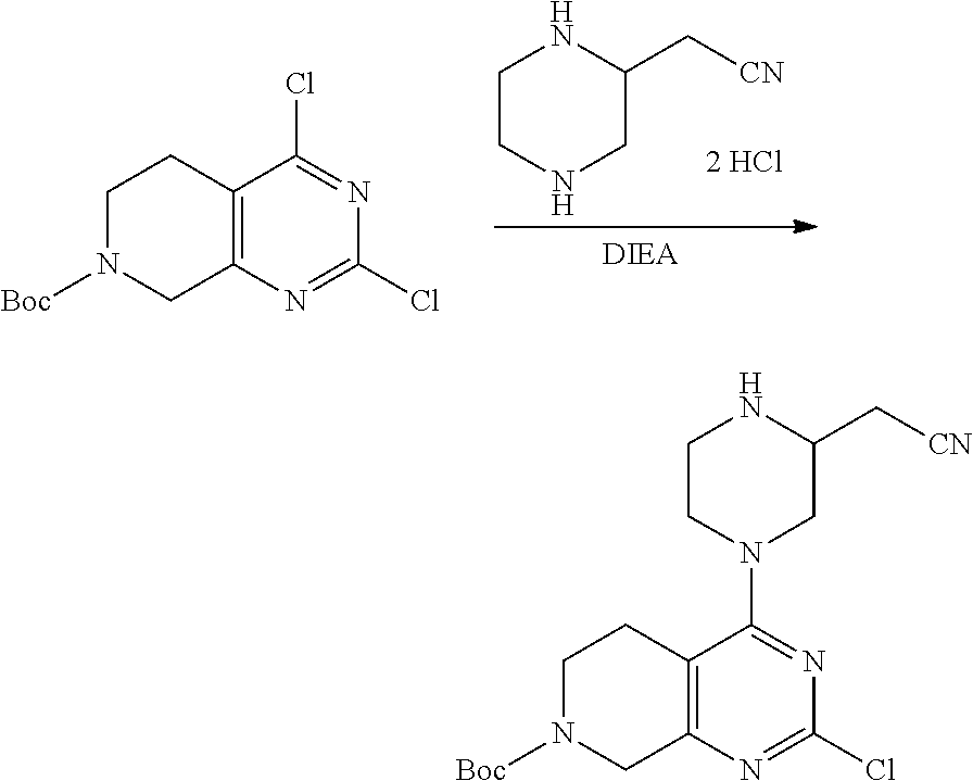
C1CNCC(C[CN])N1.C12=C(N=C(Cl)N=C1Cl)CN([Boc])CC2.C12=C(N=C(Cl)N=C1N1CC(C[CN])NCC1)CN([Boc])CC2
